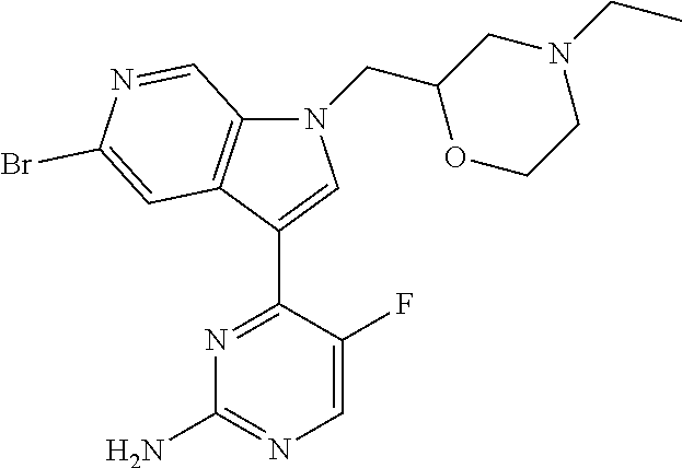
N1=C(C2=CN(CC3OCCN(CC)C3)C3=C2C=C(Br)N=C3)C(F)=CN=C1N
